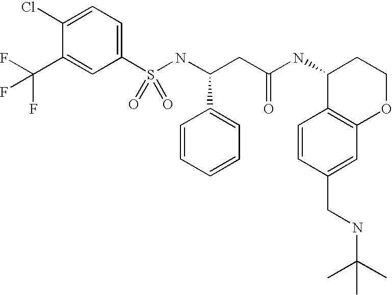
S(NC(CC(NC1C2=C(OCC1)C=C(CNC(C)(C)C)C=C2)=O)C1=CC=CC=C1)(=O)(=O)C1=CC=C(Cl)C(C(F)(F)F)=C1
